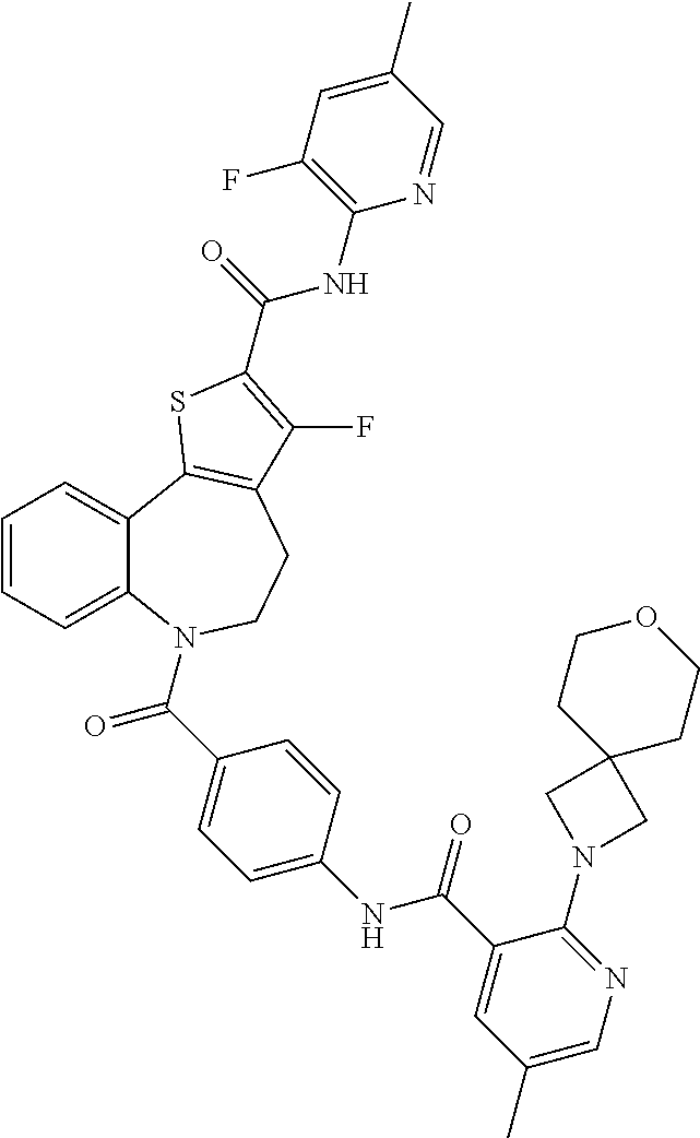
C1=CC=C2C(=C1)C1=C(CCN2C(=O)C2=CC=C(NC(=O)C3=CC(C)=CN=C3N3CC4(C3)CCOCC4)C=C2)C(F)=C(C(NC2=C(F)C=C(C)C=N2)=O)S1
